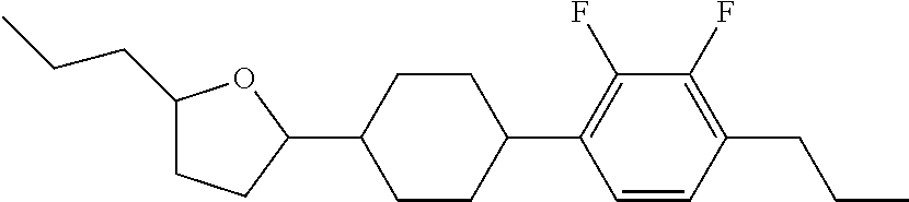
C1(CCC)CCC(C2CCC(C3=C(F)C(F)=C(CCC)C=C3)CC2)O1
